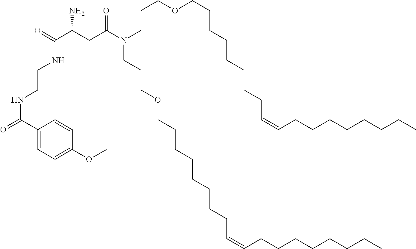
C1(C(=O)NCCNC(C(N)CC(N(CCCOCCCCCCCCC=CCCCCCCCC)CCCOCCCCCCCCC=CCCCCCCCC)=O)=O)=CC=C(OC)C=C1
